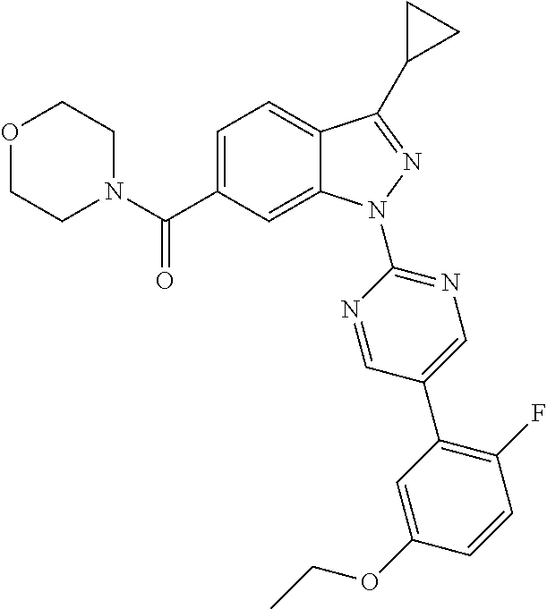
C1N(C(C2=CC=C3C(=C2)N(C2=NC=C(C4=C(F)C=CC(OCC)=C4)C=N2)N=C3C2CC2)=O)CCOC1
